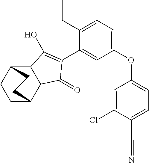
C12C(C3CCC1CC3)C(=O)C(C1=CC(OC3=CC=C(C#N)C(Cl)=C3)=CC=C1CC)=C2O
